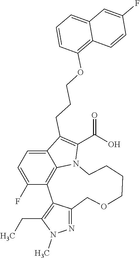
C12=CC=C(F)C3=C1N(C(C(=O)O)=C2CCCOC1=C2C(=CC=C1)C=C(F)C=C2)CCCCOCC1=NN(C)C(CC)=C13
